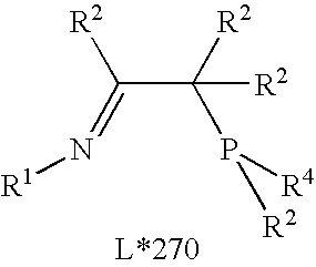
P(C(C(=N[R1])[R2])([R2])[R2])([R4])[R2]
